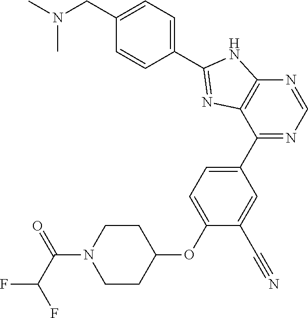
C1CN(C(C(F)F)=O)CCC1OC1=CC=C(C2=NC=NC3=C2N=C(C2=CC=C(CN(C)C)C=C2)N3)C=C1C#N
